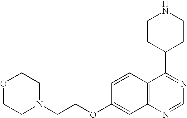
O1CCN(CCOC2=CC3=C(C=C2)C(C2CCNCC2)=NC=N3)CC1
